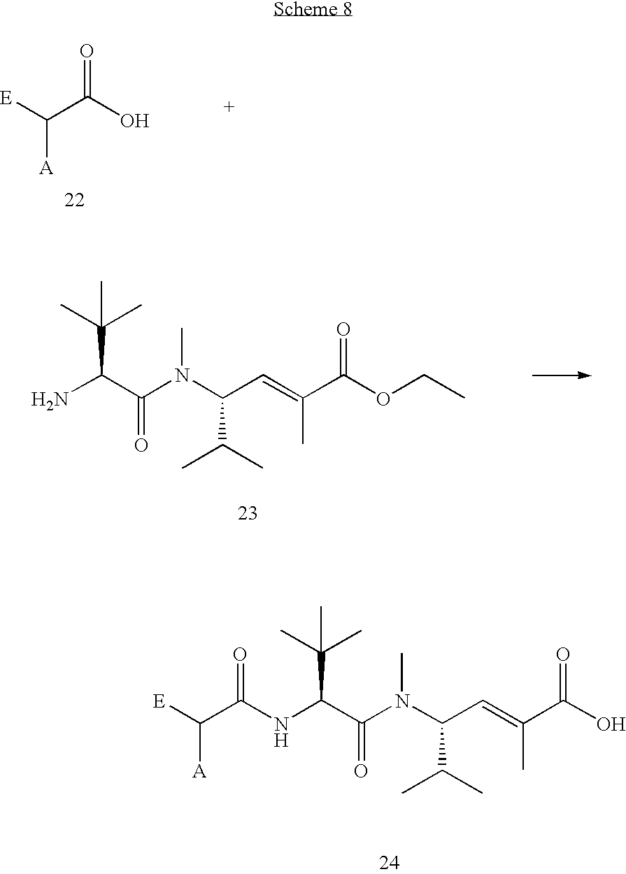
[E]C(C(O)=O)[A].NC(C(N(C(C=C(C(OCC)=O)C)C(C)C)C)=O)C(C)(C)C.N(C(C(N(C(C=C(C(O)=O)C)C(C)C)C)=O)C(C)(C)C)C(C([E])[A])=O
